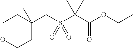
C1OCCC(CS(C(C(OCC)=O)(C)C)(=O)=O)(C)C1
